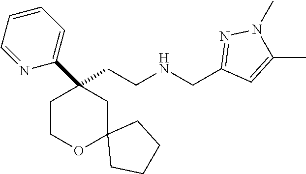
C(CNCC1=NN(C)C(C)=C1)C1(C2=CC=CC=N2)CCOC2(C1)CCCC2
